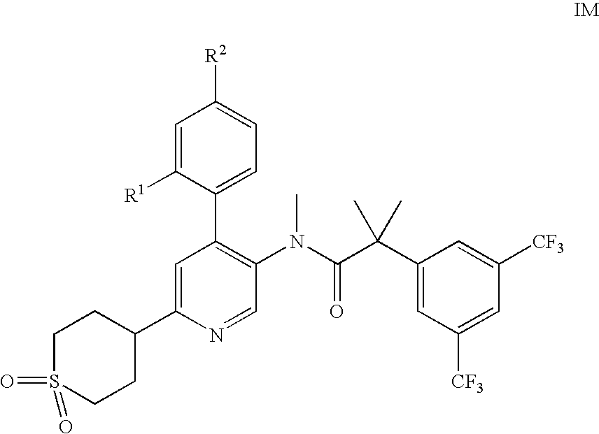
[R2]C1=CC=C(C2=C(N(C(C(C3=CC([CF3])=CC([CF3])=C3)(C)C)=O)C)C=NC(C3CCS(=O)(=O)CC3)=C2)C([R1])=C1
